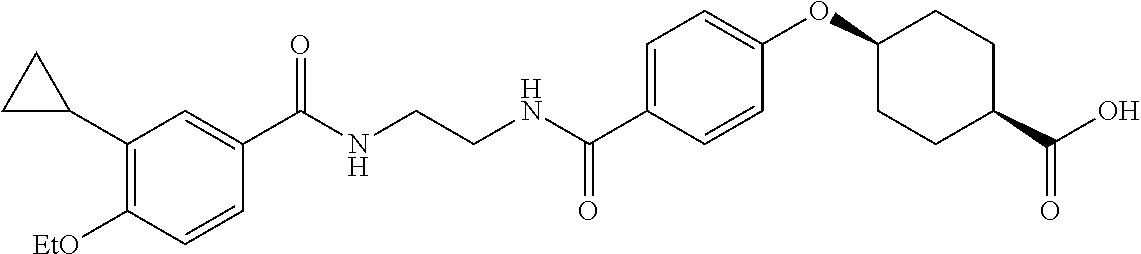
C(NCCNC(C1=CC=C(OC2CCC(C(O)=O)CC2)C=C1)=O)(=O)C1=CC(C2CC2)=C([EtO])C=C1
